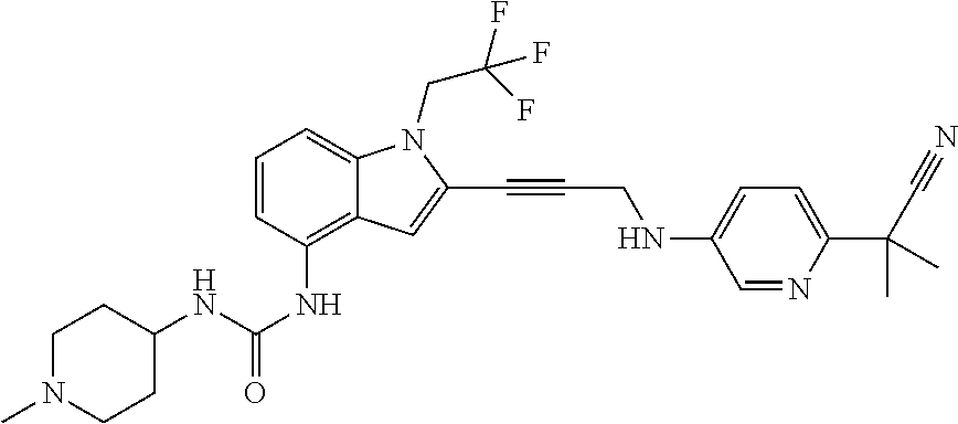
C1=CC(NC(=O)NC2CCN(C)CC2)=C2C(=C1)N(CC(F)(F)F)C(C#CCNC1=CC=C(C(C#N)(C)C)N=C1)=C2
